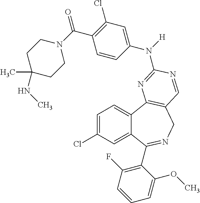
C1=C(Cl)C=C2C(=C1)C1=C(CN=C2C2=C(F)C=CC=C2OC)C=NC(N([H])C2=CC(Cl)=C(C(=O)N3CCC(C)(NC)CC3)C=C2)=N1
